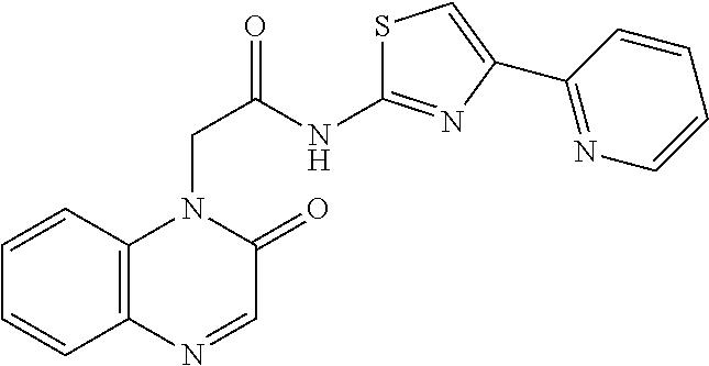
C12=C(C=CC=C1)N(CC(NC1=NC(C3=NC=CC=C3)=CS1)=O)C(=O)C=N2
